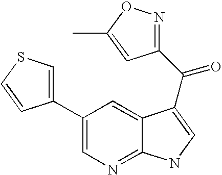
C1(C2=CN=C3C(=C2)C(C(=O)C2=NOC(C)=C2)=CN3)=CSC=C1
